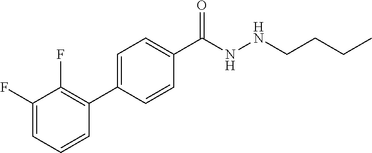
C1(C2=C(F)C(F)=CC=C2)=CC=C(C(=O)NNCCCC)C=C1
